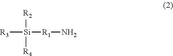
[R2][Si]([R3])([R4])[R1]N
